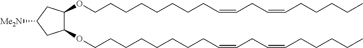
C(CCCC=CCC=CCCCCC)CCCCOC1C(OCCCCCCCCC=CCC=CCCCCC)CC([Me2N])C1
